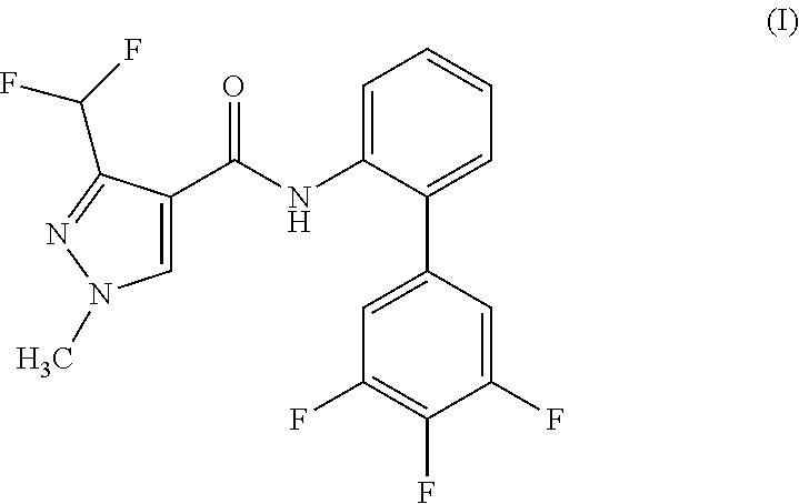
C1=C(NC(=O)C2=CN(C)N=C2C(F)F)C(C2=CC(F)=C(F)C(F)=C2)=CC=C1
